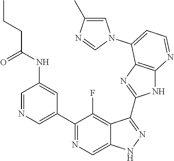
C1=NC=C(C2=NC=C3C(=C2F)C(C2=NC4=C(N2)N=CC=C4N2C=C(C)N=C2)=NN3)C=C1NC(CCC)=O
